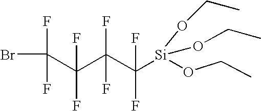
C(C(C(C([Si](OCC)(OCC)OCC)(F)F)(F)F)(F)F)(F)(F)Br
